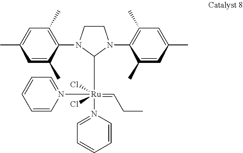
C1CN(C2=C(C)C=C(C)C=C2C)C([Ru](=CCC)(Cl)(Cl)(N2=CC=CC=C2)N2=CC=CC=C2)N1C1=C(C)C=C(C)C=C1C
